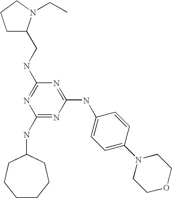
C1(NC2CCCCCC2)=NC(NC2=CC=C(N3CCOCC3)C=C2)=NC(NCC2CCCN2CC)=N1
